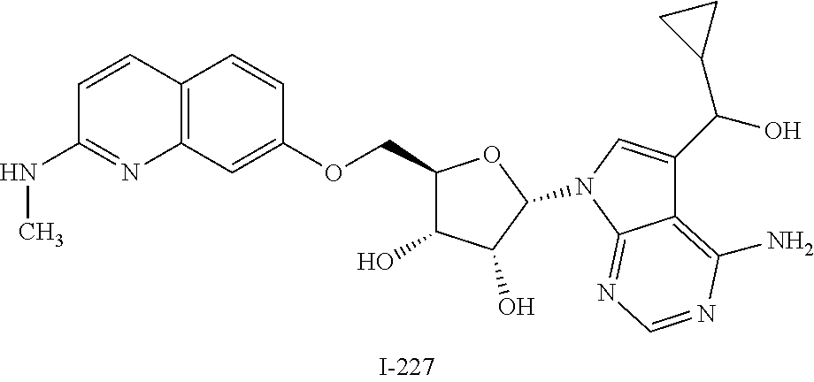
C1(COC2=CC3=C(C=C2)C=CC(NC)=N3)C(O)C(O)C(N2C=C(C(C3CC3)O)C3=C(N)N=CN=C32)O1
